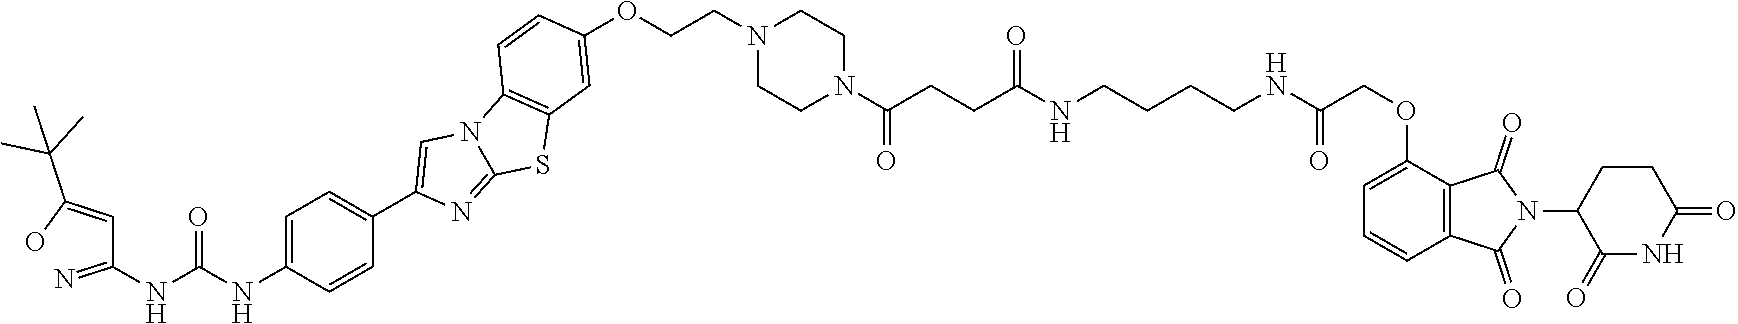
C1(OCC(NCCCCNC(CCC(N2CCN(CCOC3=CC4=C(N5C(=NC(C6=CC=C(NC(NC(C=C(O)C(C)(C)C)=N)=O)C=C6)=C5)S4)C=C3)CC2)=O)=O)=O)=CC=CC2=C1C(=O)N(C1C(=O)NC(=O)CC1)C2=O
